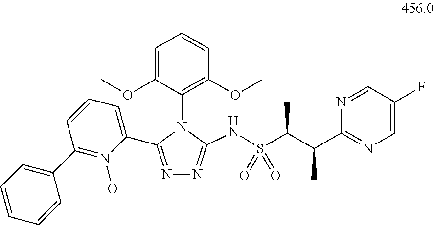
C1=C(OC)C(N2C(C3=CC=CC(C4=CC=CC=C4)=N3O)=NN=C2NS(C(C(C2=NC=C(F)C=N2)C)C)(=O)=O)=C(OC)C=C1
